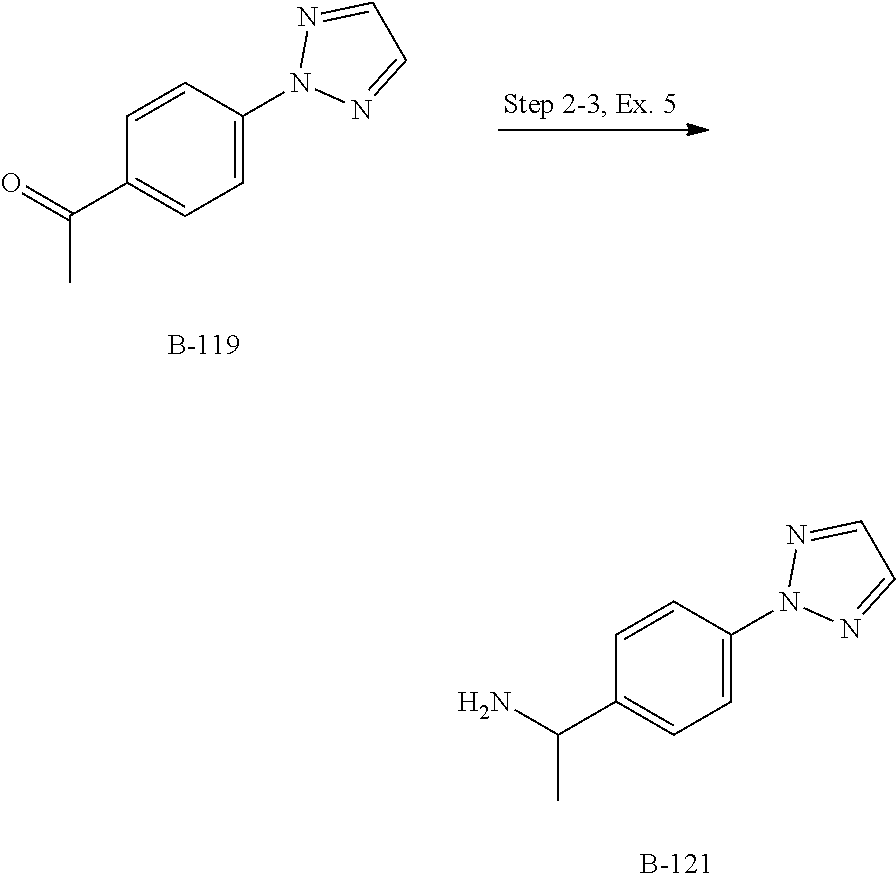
C1=C(N2N=CC=N2)C=CC(C(=O)C)=C1.C1=C(N2N=CC=N2)C=CC(C(N)C)=C1
